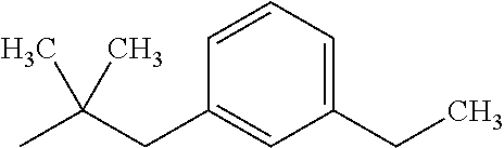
C1(CC)=CC=CC(CC(C)(C)C)=C1
